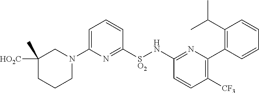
C1([HO2C])(C)CCCN(C2=CC=CC([SO2]NC3=NC(C4=C(C(C)C)C=CC=C4)=C([CF3])C=C3)=N2)C1
